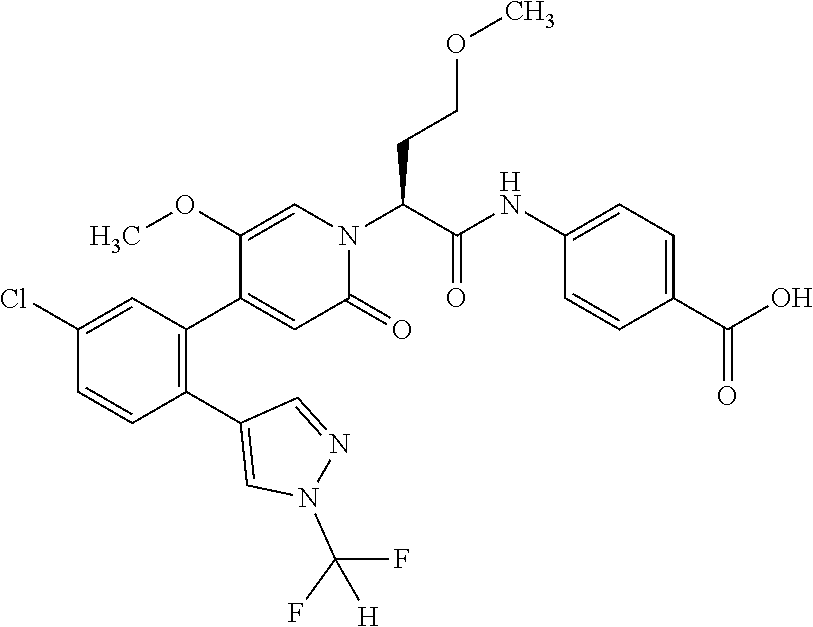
C1(OC)=CN(C(C(NC2=CC=C(C(O)=O)C=C2)=O)CCOC)C(=O)C=C1C1=C(C2=CN(C(F)(F)[H])N=C2)C=CC(Cl)=C1
